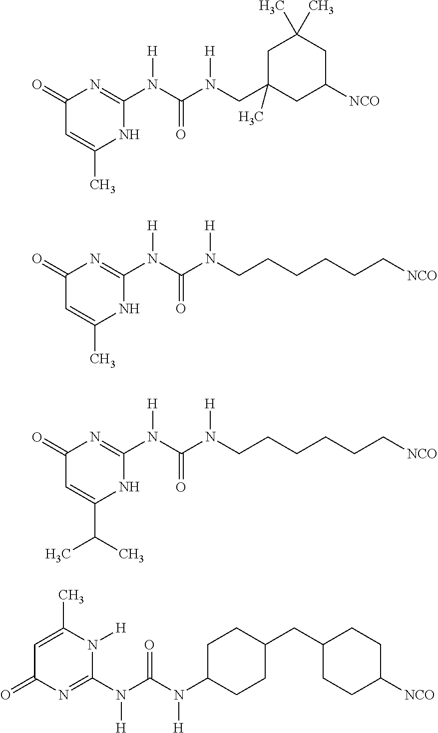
C1(=O)C=C(C)NC(N(C(N(CC2(C)CC([NCO])CC(C)(C)C2)[H])=O)[H])=N1.C1(=O)C=C(C)NC(N(C(N(CCCCCC[NCO])[H])=O)[H])=N1.C1(=O)C=C(C(C)C)NC(N(C(N(CCCCCC[NCO])[H])=O)[H])=N1.C1(=O)C=C(C)N([H])C(N(C(N(C2CCC(CC3CCC([NCO])CC3)CC2)[H])=O)[H])=N1
